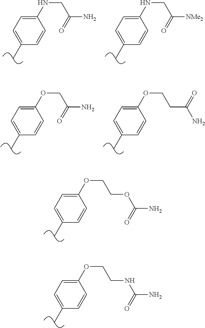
C1=C(C)C=CC(OCCOC(N)=O)=C1.C1=C(C)C=CC(OCCNC(N)=O)=C1.C1=C(C)C=CC(NCC(N)=O)=C1.C1=C(C)C=CC(NCC([NMe2])=O)=C1.C1=C(C)C=CC(OCC(N)=O)=C1.C1=C(C)C=CC(OCCC(=O)N)=C1
